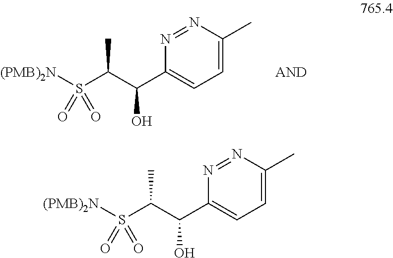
[(PMB)2N]S(C(C(C1=CC=C(C)N=N1)O)C)(=O)=O.[(PMB)2N]S(C(C(C1=CC=C(C)N=N1)O)C)(=O)=O
